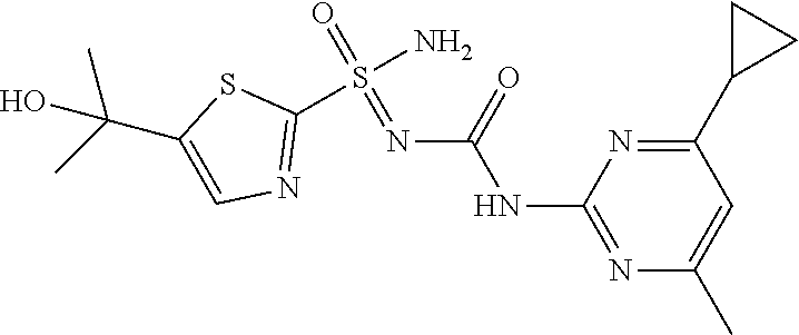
C1(S(N)(=NC(NC2=NC(C)=CC(C3CC3)=N2)=O)=O)=NC=C(C(C)(C)O)S1
